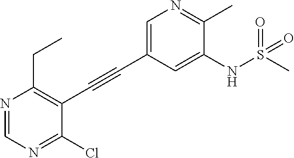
C1=C(C#CC2=C(CC)N=CN=C2Cl)C=C(NS(=O)(=O)C)C(C)=N1
